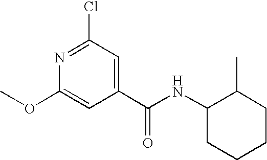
C1(C(NC2C(C)CCCC2)=O)=CC(Cl)=NC(OC)=C1
